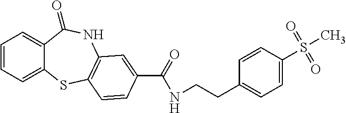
C1=CC=C2C(=C1)C(=O)NC1=C(S2)C=CC(C(=O)NCCC2=CC=C(S(C)(=O)=O)C=C2)=C1
